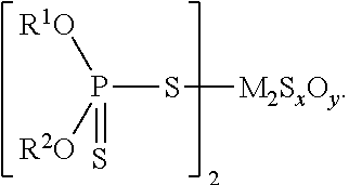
P(S[M2SxOy])([R2O])([R1O])=S
